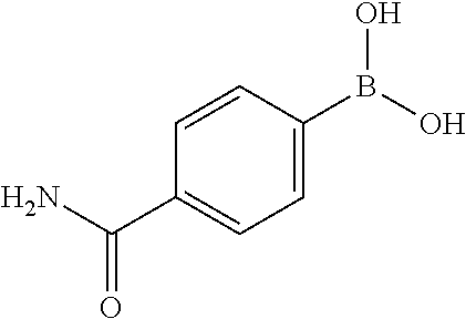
C1=CC(B(O)O)=CC=C1C(N)=O
